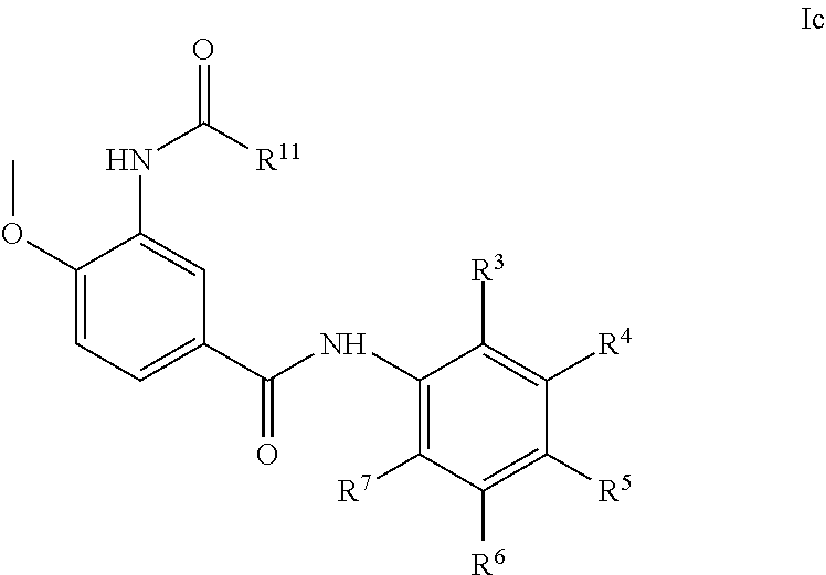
C1(OC)=CC=C(C(NC2=C([R7])C([R6])=C([R5])C([R4])=C2[R3])=O)C=C1NC([R11])=O
